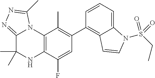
C1(C2=C3C(=CC=C2)N(S(CC)(=O)=O)C=C3)=C(C)C2=C(C(F)=C1)NC(C)(C)C1=NN=C(C)N21
